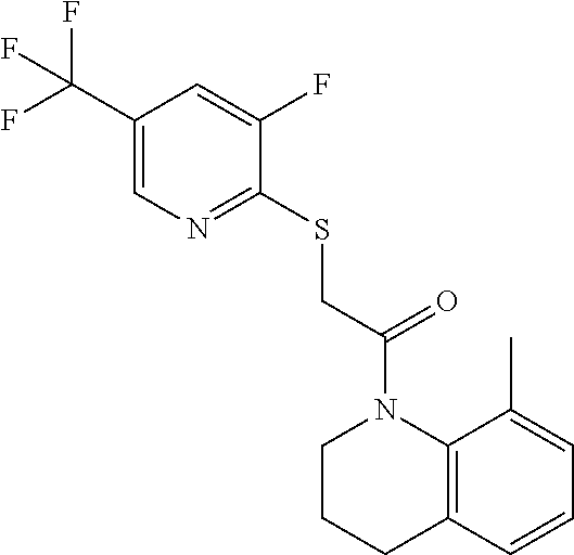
C1=CC2=C(C(C)=C1)N(C(CSC1=NC=C(C(F)(F)F)C=C1F)=O)CCC2
